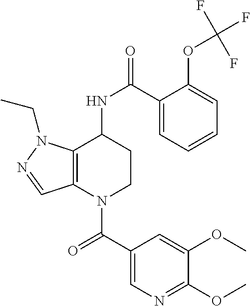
C1(C(=O)N2CCC(NC(=O)C3=CC=CC=C3OC(F)(F)F)C3=C2C=NN3CC)=CN=C(OC)C(OC)=C1
